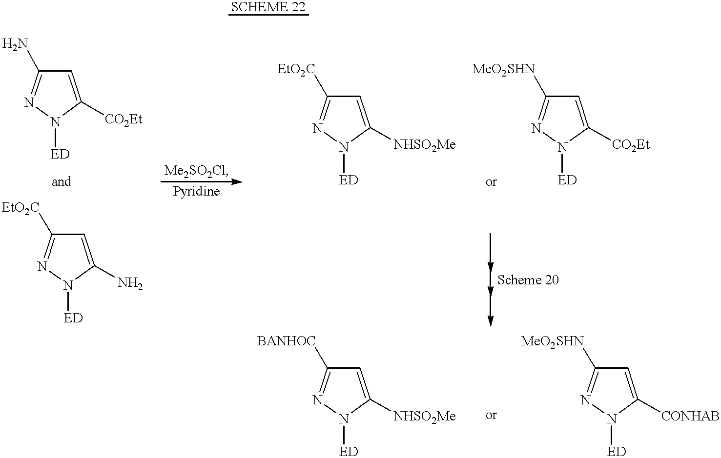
NC1=NN([ED])C([CO2Et])=C1.C1=C(N)N([ED])N=C1[EtO2C].C1=C([NHSO2Me])N([ED])N=C1[EtO2C].C1=C([CO2Et])N([ED])N=C1[MeO2SHN].C1=C([NHSO2Me])N([ED])N=C1[BANHOC].C1=C([CONHAB])N([ED])N=C1[MeO2SHN]
